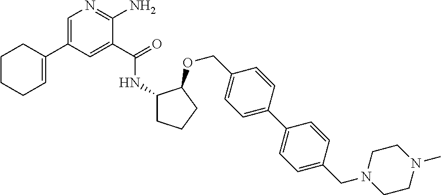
C1(C2=CN=C(N)C(C(=O)NC3CCCC3OCC3=CC=C(C4=CC=C(CN5CCN(C)CC5)C=C4)C=C3)=C2)=CCCCC1
